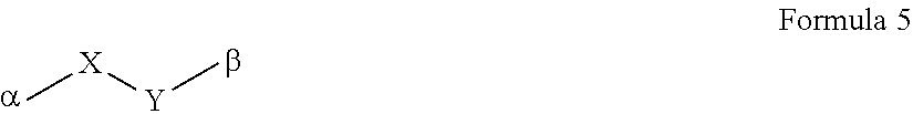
C[X][Y]C
